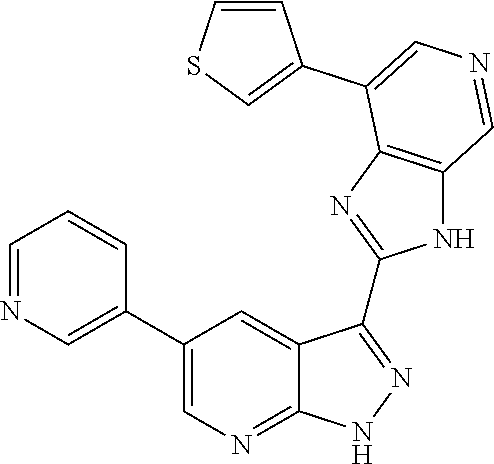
C1=NC=C(C2=CN=C3C(=C2)C(C2=NC4=C(N2)C=NC=C4C2=CSC=C2)=NN3)C=C1
